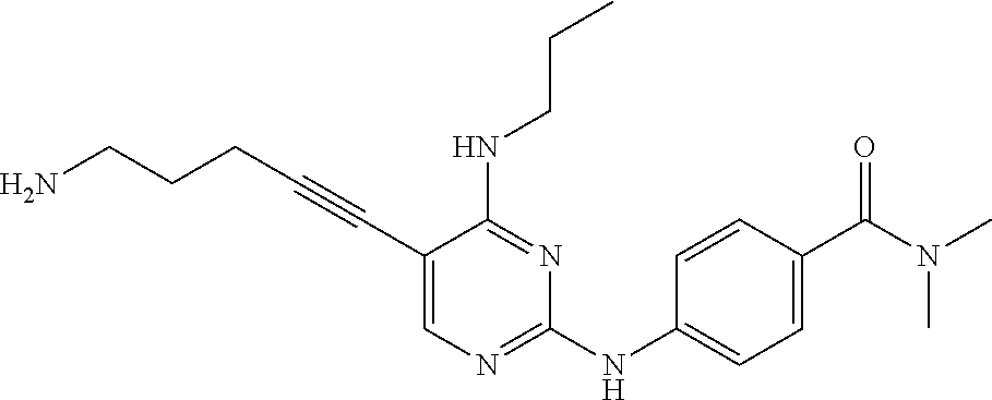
NCCCC#CC1=CN=C(NC2=CC=C(C(N(C)C)=O)C=C2)N=C1NCCC
